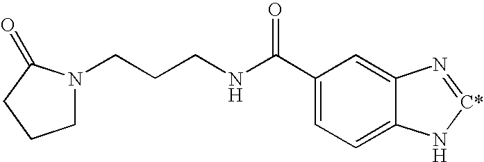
C1(C(NCCCN2CCCC2=O)=O)=CC=C2C(=C1)N=[C*]N2
